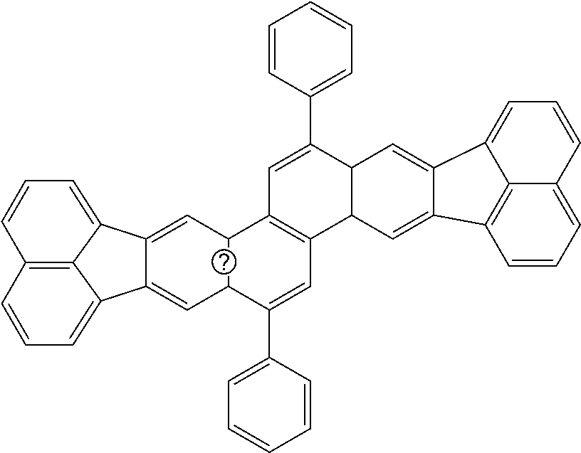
C12=CC3C(C=C1C1=CC=CC4=C1C2=CC=C4)C(C1=CC=CC=C1)=CC1=C3C=C(C2=CC=CC=C2)C2C=C3C4=CC=CC5=CC=CC(=C54)C3=CC12
